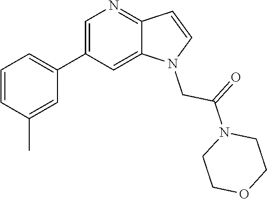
C1=C(C2=CC=CC(C)=C2)C=C2C(=N1)C=CN2CC(=O)N1CCOCC1
